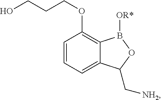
C1=CC=C2C(=C1OCCCO)B([OR*])OC2C[NH2]
